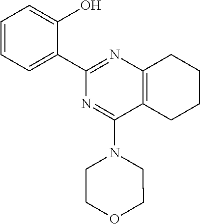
C1=CC=C(C2=NC3=C(C(N4CCOCC4)=N2)CCCC3)C(O)=C1
